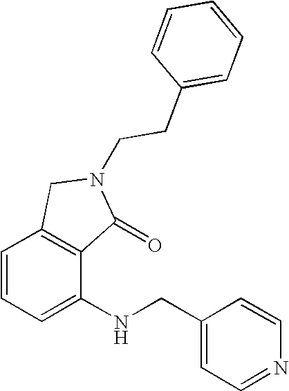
C1=CC=C(NCC2=CC=NC=C2)C2=C1CN(CCC1=CC=CC=C1)C2=O
